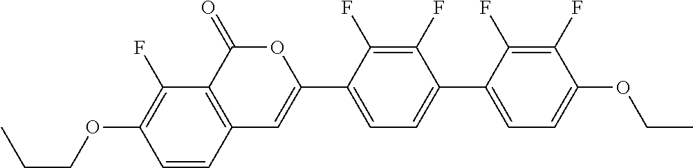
C12=C(C(=O)OC(C3=CC=C(C4=CC=C(OCC)C(F)=C4F)C(F)=C3F)=C1)C(F)=C(OCCC)C=C2
